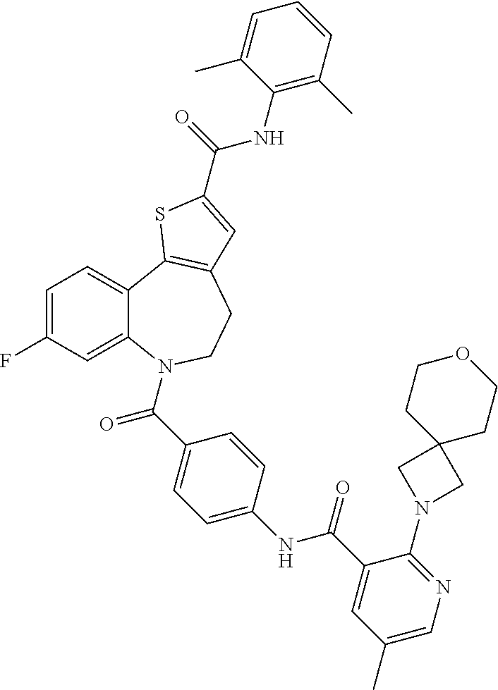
C1=C(F)C=C2C(=C1)C1=C(CCN2C(=O)C2=CC=C(NC(=O)C3=CC(C)=CN=C3N3CC4(C3)CCOCC4)C=C2)C=C(C(NC2=C(C)C=CC=C2C)=O)S1
